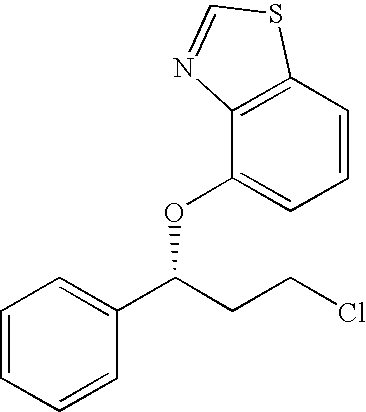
C1=CC=CC(C(CCCl)OC2=CC=CC3=C2N=CS3)=C1
